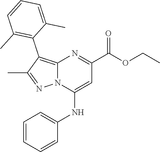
C12=C(C3=C(C)C=CC=C3C)C(C)=NN1C(NC1=CC=CC=C1)=CC(C(OCC)=O)=N2
